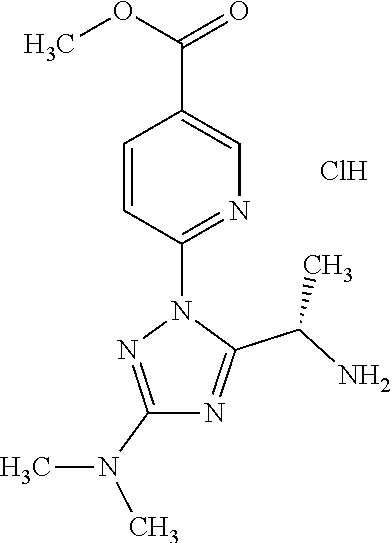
C1=CC(N2N=C(N(C)C)N=C2C(N)C)=NC=C1C(OC)=O.Cl
